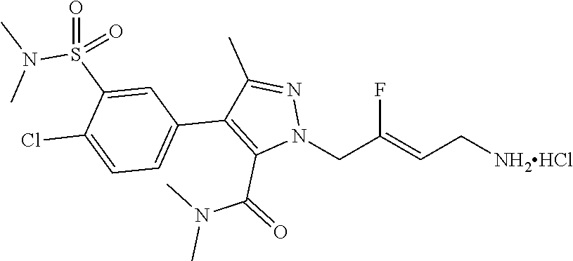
FC(=CC[NH2HCl])CN1N=C(C)C(C2=CC=C(Cl)C(S(=O)(N(C)C)=O)=C2)=C1C(=O)N(C)C
